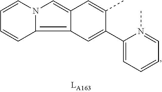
C1=CN2C(=C3C(=C2)C=C(C)C(C2=CC=CC=N2C)=C3)C=C1
